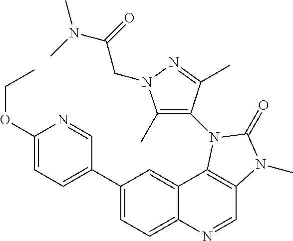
C1(C2=CC=C(OCC)N=C2)=CC=C2C(=C1)C1=C(C=N2)N(C)C(=O)N1C1=C(C)N(CC(N(C)C)=O)N=C1C
